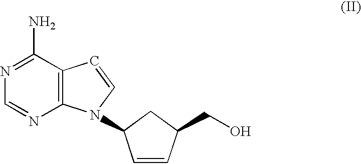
C(C1C=CC(N2C3=C(C=C2)C(N)=NC=N3)C1)O
